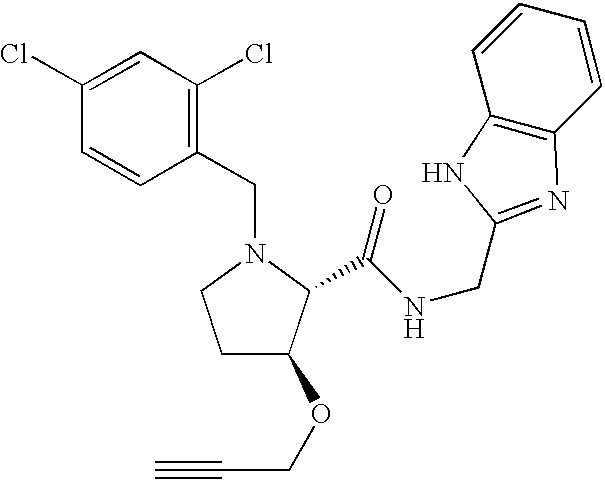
C1(CN2CCC(OCC#C)C2C(NCC2=NC3=C(C=CC=C3)N2)=O)=C(Cl)C=C(Cl)C=C1
